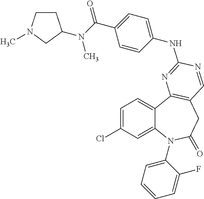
C1=C(Cl)C=C2C(=C1)C1=C(CC(=O)N2C2=CC=CC=C2F)C=NC(NC2=CC=C(C(N(C)C3CCN(C)C3)=O)C=C2)=N1
